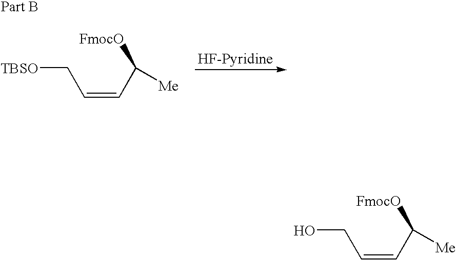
C(=CC([FmocO])[Me])C[TBSO].C(=CC([FmocO])[Me])CO
